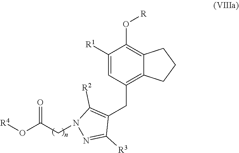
C12=C(CC3=C([R2])N(CC(O[R4])=O)N=C3[R3])C=C([R1])C(O[R])=C1CCC2
